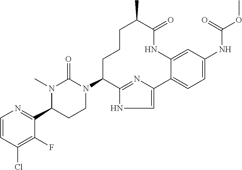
C1(C2=NC=CC(Cl)=C2F)CCN(C2C3=NC(=CN3)C3=CC=C(NC(OC)=O)C=C3NC(=O)C(C)CCC2)C(=O)N1C
